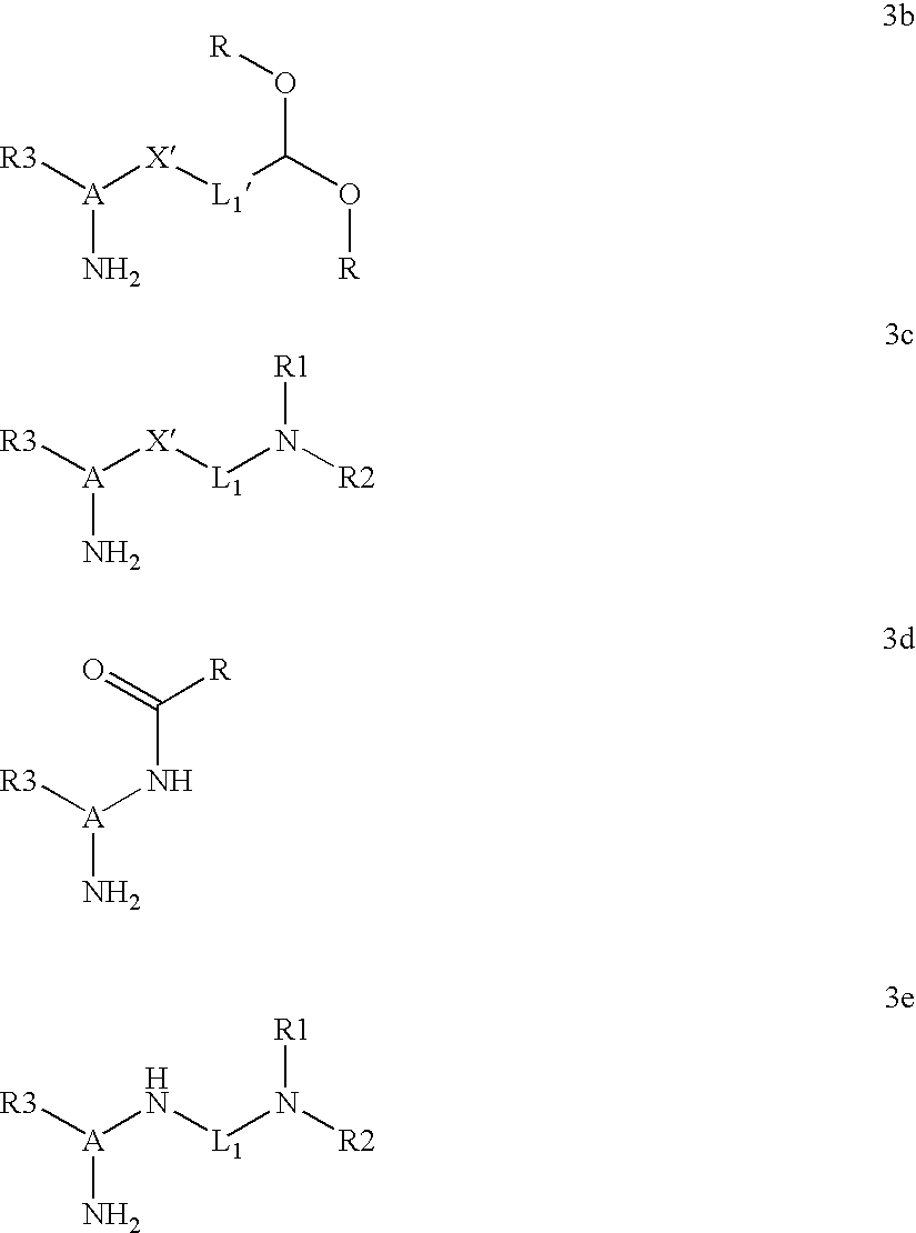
N[A]([R3])[X][L1]C(O[R])O[R].N[A]([R3])[X][L1]N([R2])[R1].N[A]([R3])NC([R])=O.N[A]([R3])N[L1]N([R2])[R1]
